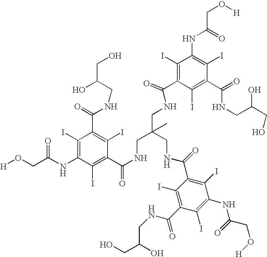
C1(I)=C(NC(CO[H])=O)C(I)=C(C(NCC(CNC(C2=C(I)C(NC(=O)CO[H])=C(I)C(C(NCC(O)CO)=O)=C2I)=O)(CNC(C2=C(I)C(NC(=O)CO[H])=C(I)C(C(=O)NCC(O)CO)=C2I)=O)C)=O)C(I)=C1C(=O)NCC(CO)O
